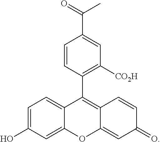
C1=C(O)C=C2C(=C1)C(C1=C([CO2H])C=C(C(=O)C)C=C1)=C1C(=CC(=O)C=C1)O2
